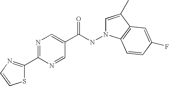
S1C(C2=NC=C(C(NN3C=C(C)C4=C3C=CC(F)=C4)=O)C=N2)=NC=C1
